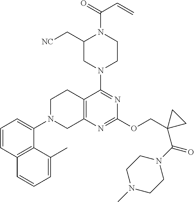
C1=CC2=C(C(N3CC4=C(CC3)C(N3CCN(C(=O)C=C)C(C[NC])C3)=NC(OCC3(C(N5CCN(C)CC5)=O)CC3)=N4)=C1)C(C)=CC=C2
